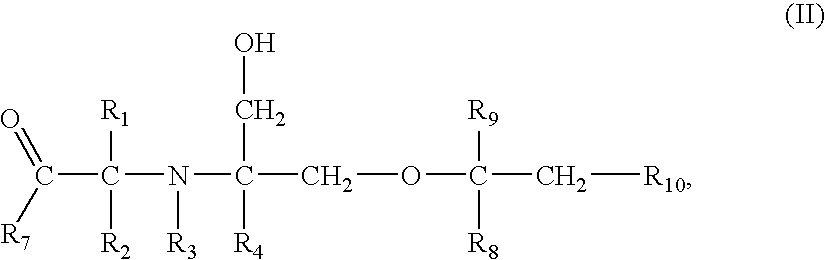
C(C(N(C(COC(C[R10])([R8])[R9])([R4])CO)[R3])([R1])[R2])(=O)[R7]
